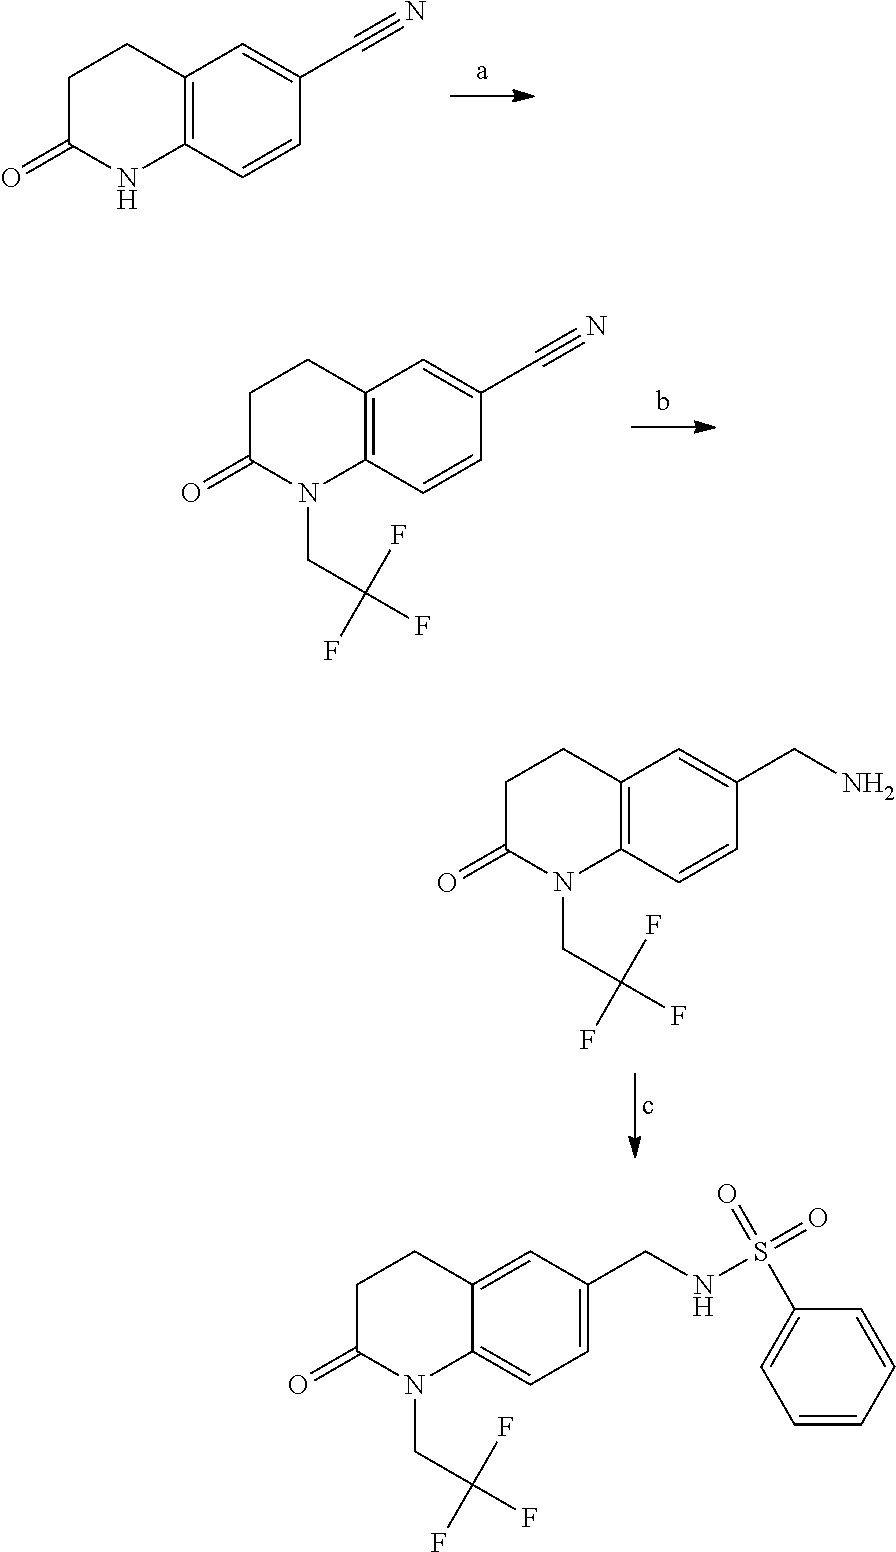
C12=C(C=CC(C#N)=C1)NC(=O)CC2.C12=C(C=CC(C#N)=C1)N(CC(F)(F)F)C(=O)CC2.C12=C(C=CC(CN)=C1)N(CC(F)(F)F)C(=O)CC2.C12=CC(CNS(=O)(=O)C3=CC=CC=C3)=CC=C1N(CC(F)(F)F)C(=O)CC2
